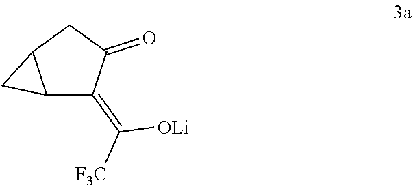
C1C2C(C(=C([F3C])[OLi])C1=O)C2
